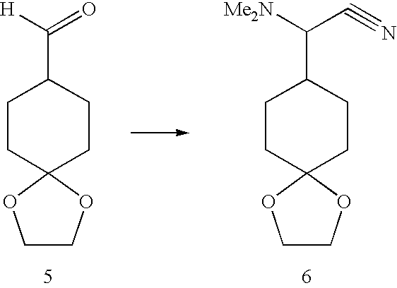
[H]C(=O)C1CCC2(CC1)OCCO2.[Me2N]C(C#N)C1CCC2(CC1)OCCO2
